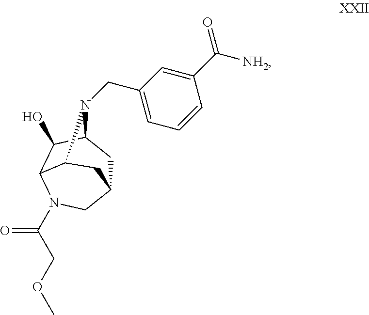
C12CC3C(O)C(N(C(COC)=O)C1)C(N3CC1=CC=CC(C([NH2])=O)=C1)C2
